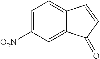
C1=C([O2N])C=C2C(=C1)C=CC2=O
